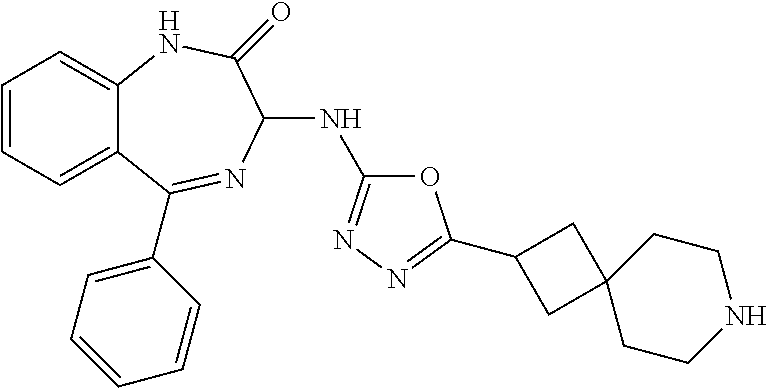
C1=CC=C2C(=C1)NC(=O)C(NC1=NN=C(C3CC4(C3)CCNCC4)O1)N=C2C1=CC=CC=C1
